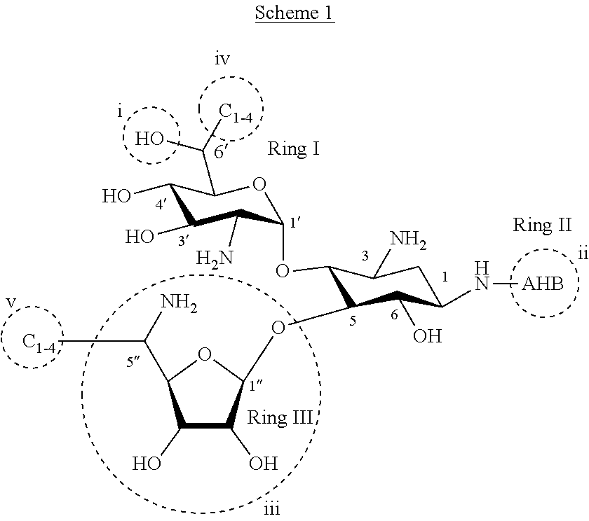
C1(O)C(O)C(OC2C(OC3OC(C([C1-4])O)c(o)C(O)C3N)C(N)CC(N[AHB])C2O)OC1C([C1-4])N
